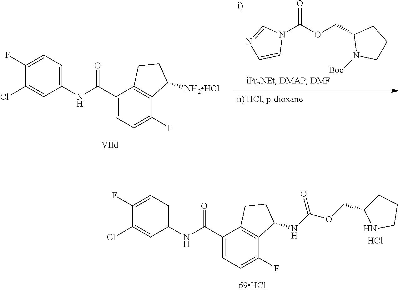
N1(C(OCC2N([Boc])CCC2)=O)C=NC=C1.C1(Cl)=CC(NC(C2=CC=C(F)C3=C2CCC3[NH2HCl])=O)=CC=C1F.C1(Cl)=CC(NC(C2=CC=C(F)C3=C2CCC3NC(OCC2NCCC2)=O)=O)=CC=C1F.Cl
